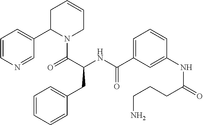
C1=CN=CC(C2N(C(=O)C(NC(=O)C3=CC=CC(NC(CCCN)=O)=C3)CC3=CC=CC=C3)CC=CC2)=C1
